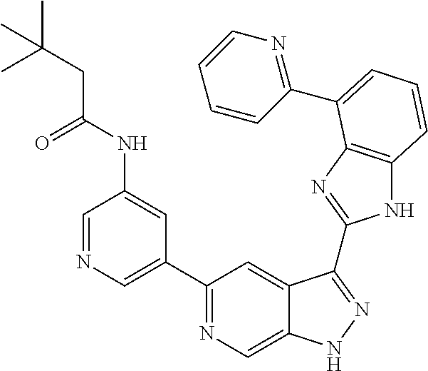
C1=NC=C(C2=NC=C3C(=C2)C(C2=NC4=C(N2)C=CC=C4C2=NC=CC=C2)=NN3)C=C1NC(CC(C)(C)C)=O
